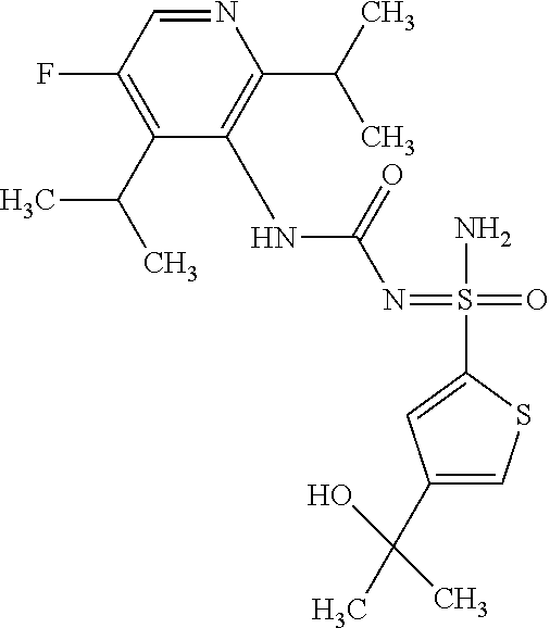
N(=S(=O)(C1=CC(C(C)(O)C)=CS1)N)C(NC1=C(C(C)C)N=CC(F)=C1C(C)C)=O
